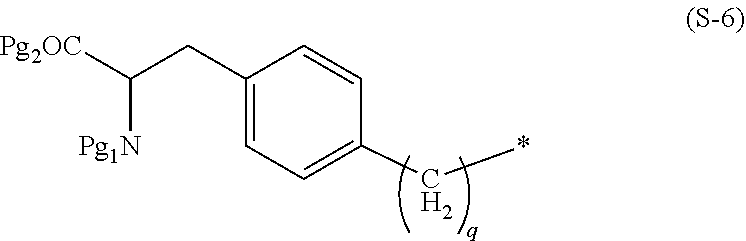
C1(C*)=CC=C(CC([Pg2OC])[Pg1N])C=C1
